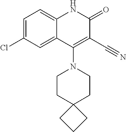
C1=C(Cl)C=C2C(=C1)NC(=O)C(C#N)=C2N1CCC2(CC1)CCC2
